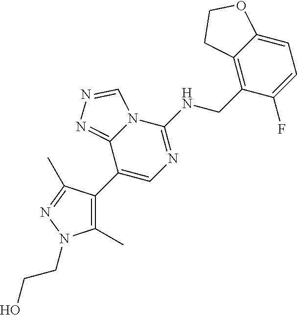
C1(C2=C(C)N(CCO)N=C2C)=CN=C(NCC2=C3C(=CC=C2F)OCC3)N2C1=NN=C2
